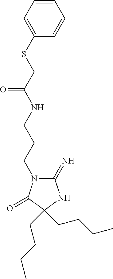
C1(=N)N(CCCNC(=O)CSC2=CC=CC=C2)C(=O)C(CCCC)(CCCC)N1
